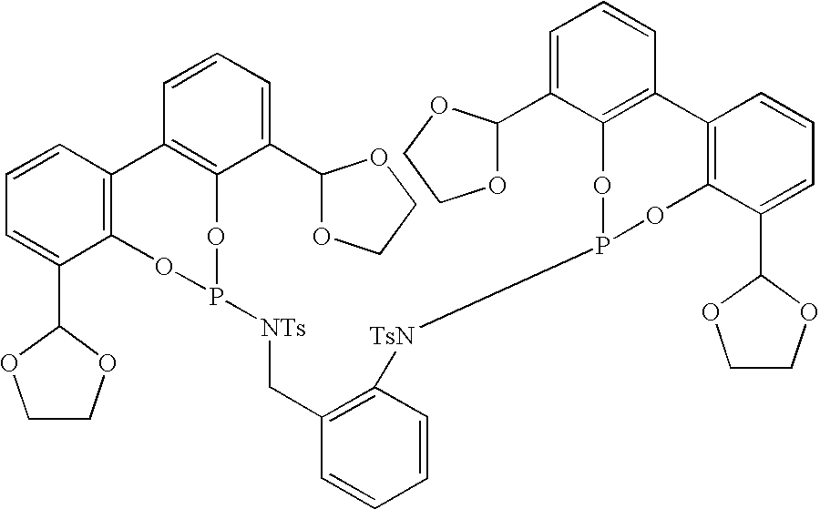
C1=CC=C(C2OCCO2)C2=C1C1=C(C(C3OCCO3)=CC=C1)OP([NTs]CC1=C([TsN]P3OC4=C(C=CC=C4C4OCCO4)C4=C(O3)C(C3OCCO3)=CC=C4)C=CC=C1)O2
